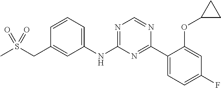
C1(NC2=NC=NC(C3=CC=C(F)C=C3OC3CC3)=N2)=CC=CC(CS(C)(=O)=O)=C1
